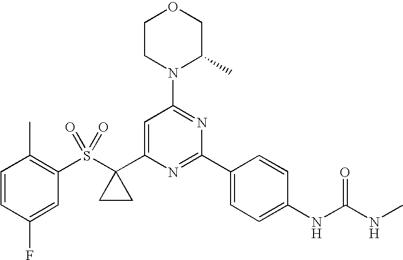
S(C1(C2=CC(N3C(C)COCC3)=NC(C3=CC=C(NC(NC)=O)C=C3)=N2)CC1)(C1=C(C)C=CC(F)=C1)(=O)=O
